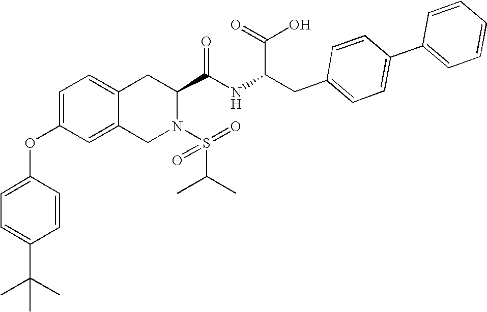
C12=CC=C(OC3=CC=C(C(C)(C)C)C=C3)C=C1CN(S(C(C)C)(=O)=O)C(C(NC(CC1=CC=C(C3=CC=CC=C3)C=C1)C(=O)O)=O)C2
